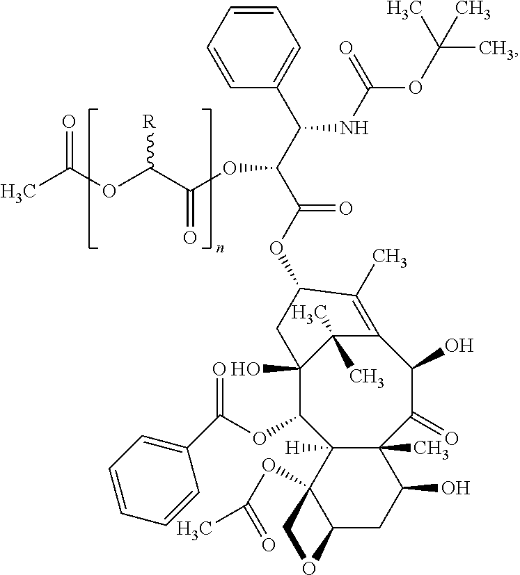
C12=C(C)C(OC(C(C(C3=CC=CC=C3)NC(OC(C)(C)C)=O)OC(C(OC(C)=O)[R])=O)=O)CC(O)(C1(C)C)C(OC(=O)C1=CC=CC=C1)C1([H])C(C)(C(=O)C2O)C(O)CC2C1(OC(=O)C)CO2
